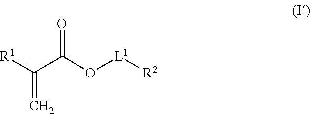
[R1]C(C(O[L1][R2])=O)=C
